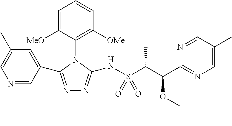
N1=CC(C2=NN=C(NS(C(C(C3=NC=C(C)C=N3)OCC)C)(=O)=O)N2C2=C([OMe])C=CC=C2[MeO])=CC(C)=C1
